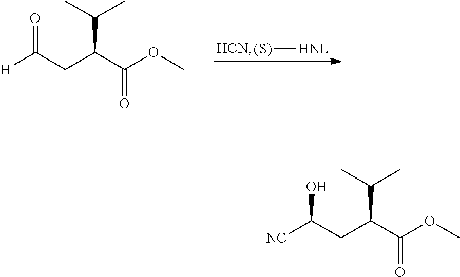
[H]C(CC(C(OC)=O)C(C)C)=O.[(S)][HNL].[NC]C(CC(C(OC)=O)C(C)C)O
